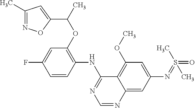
C1=CC(NC2=NC=NC3=CC(N=S(=O)(C)C)=CC(OC)=C23)=C(OC(C)C2=CC(C)=NO2)C=C1F
